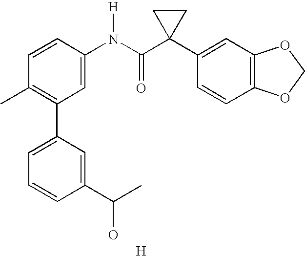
C1=CC(N(C(C2(C3=CC4=C(C=C3)OCO4)CC2)=O)[H])=CC(C2=CC=CC(C(C)O)=C2)=C1C.[H]
